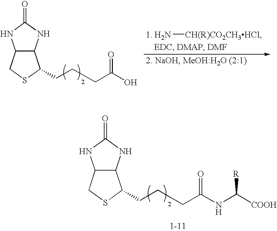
C12C(NC(=O)N1)C(CCCC(O)=O)SC2.N[CH(R)CO2CH3HCl].C12C(NC(=O)N1)C(CCCC(NC([COOH])[R])=O)SC2
